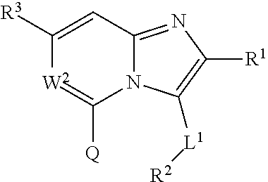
N12C(=NC([R1])=C1[L1][R2])C=C([R3])[W2]=C2[Q]
